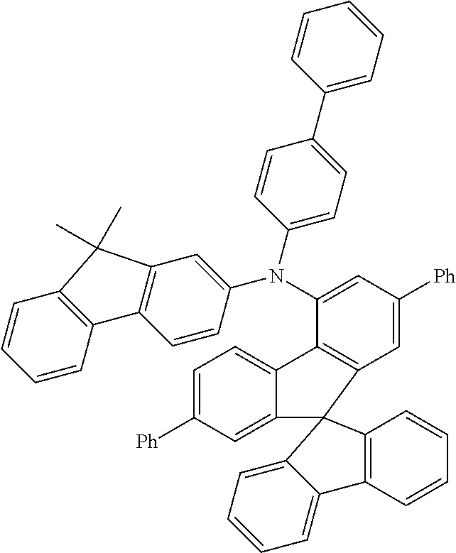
C1=C([Ph])C=C2C(=C1)C1=C(C=C([Ph])C=C1N(C1=CC3=C(C=C1)C1=C(C=CC=C1)C3(C)C)C1=CC=C(C3=CC=CC=C3)C=C1)C21C2=C(C=CC=C2)C2=CC=CC=C21
